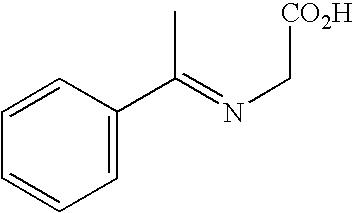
C1=CC(C(=NC[CO2H])C)=CC=C1
